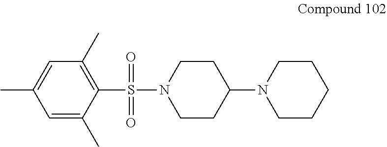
O=S(C1=C(C)C=C(C)C=C1C)(=O)N1CCC(N2CCCCC2)CC1
